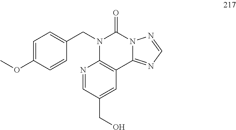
C1=C(OC)C=CC(CN2C(=O)N3C(=NC=N3)C3=C2N=CC(CO)=C3)=C1
